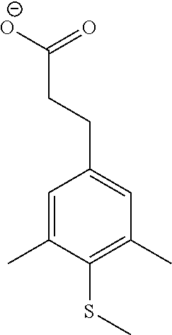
C1=C(C)C(SC)=C(C)C=C1CCC([O-])=O
